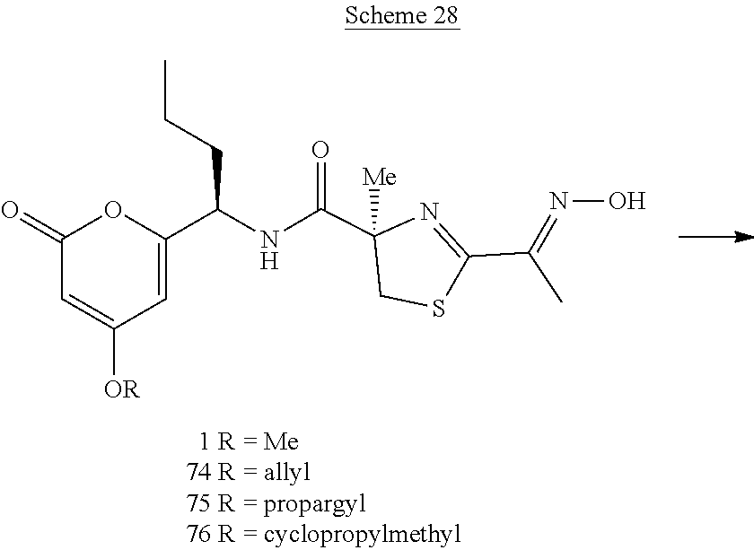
N(O)=C(C1=NC(C(NC(C2=CC([OR])=CC(=O)O2)CCC)=O)([Me])CS1)C
